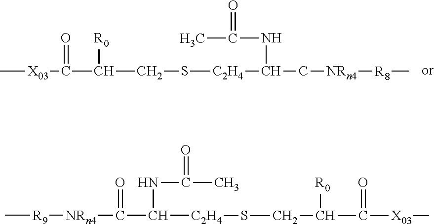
C[X03]C(C([R0])CS[C2H4]C(C[NRn4][R8]C)NC(C)=O)=O.C[R9][NRn4]C(C([C2H4]SCC(C([X03]C)=O)[R0])NC(C)=O)=O
